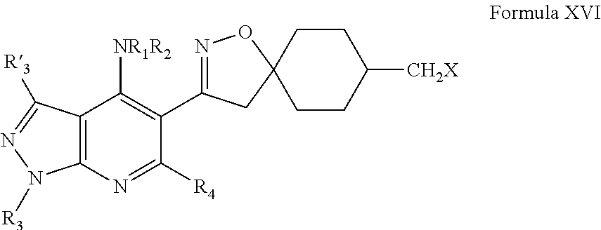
C1(C2=NOC3(C2)CCC([CH2X])CC3)=C([NR1R2])C2=C(N=C1[R4])N([R3])N=C2[R3]
